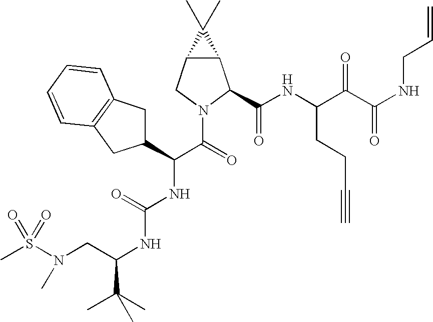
S(N(CC(NC(NC(C(=O)N1C(C(NC(C(C(NCC=C)=O)=O)CCC#C)=O)C2C(C1)C2(C)C)C1CC2=C(C=CC=C2)C1)=O)C(C)(C)C)C)(=O)(=O)C
